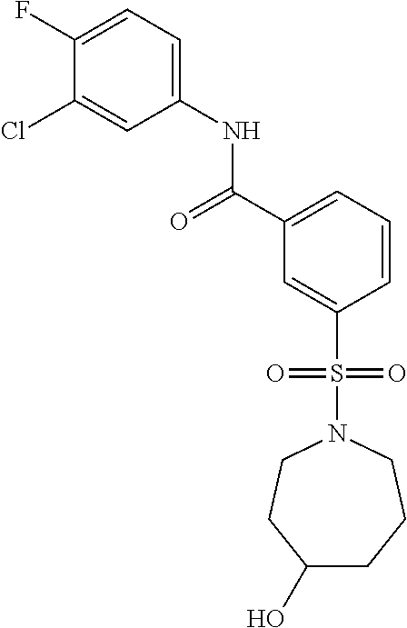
C1(F)=CC=C(NC(C2=CC=CC(S(N3CCC(O)CCC3)(=O)=O)=C2)=O)C=C1Cl
